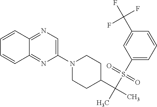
C1(N2CCC(C(C)(S(C3=CC=CC(C(F)(F)F)=C3)(=O)=O)C)CC2)=CN=C2C(=N1)C=CC=C2
